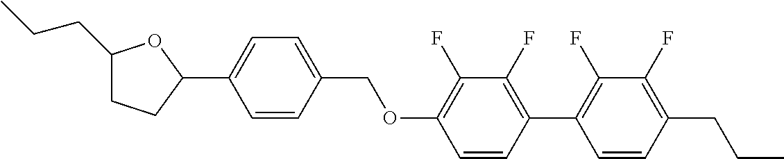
C1(CCC)CCC(C2=CC=C(COC3=C(F)C(F)=C(C4=C(F)C(F)=C(CCC)C=C4)C=C3)C=C2)O1
